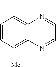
C1=CC([Me])=C2C(=C1C)N=CC=N2
